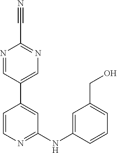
N1=CC(C2=CC(NC3=CC(CO)=CC=C3)=NC=C2)=CN=C1C#N
